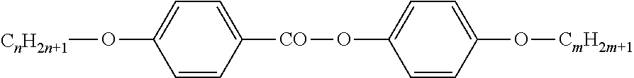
C1=CC([CO]OC2=CC=C(O[CmH2m+1])C=C2)=CC=C1O[CnH2n+1]
